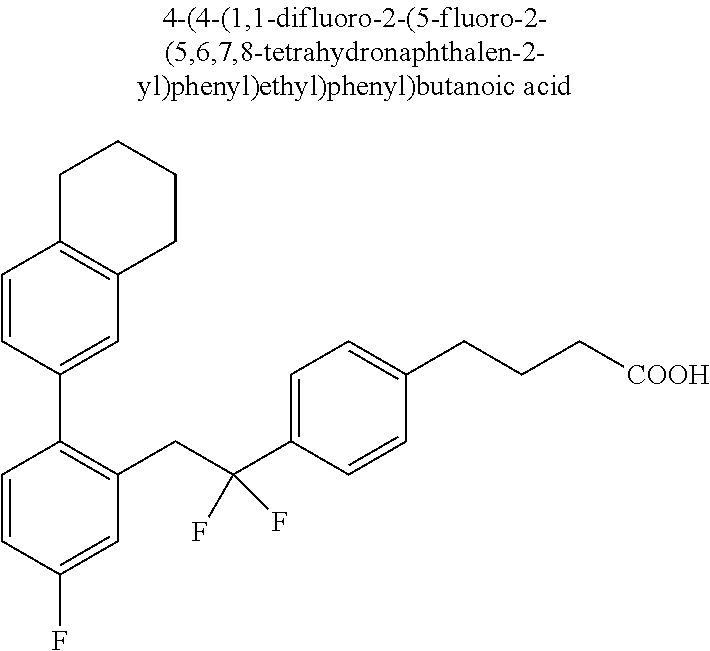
C1(C2=CC3=C(C=C2)CCCC3)=C(CC(C2=CC=C(CCC[COOH])C=C2)(F)F)C=C(F)C=C1
